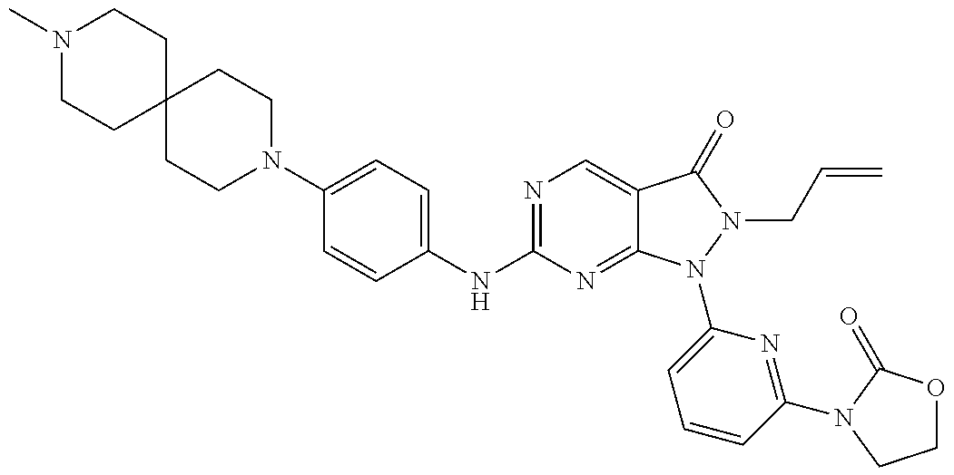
N1(C)CCC2(CC1)CCN(C1=CC=C(NC3=NC=C4C(=N3)N(C3=CC=CC(N5C(=O)OCC5)=N3)N(CC=C)C4=O)C=C1)CC2
